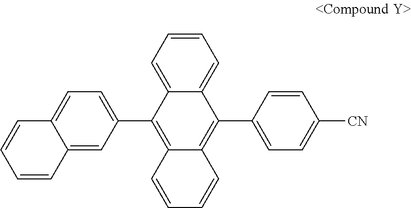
C1=CC=C2C(=C1)C(C1=CC=C([CN])C=C1)=C1C(=C2C2=CC=C3C(=C2)C=CC=C3)C=CC=C1
